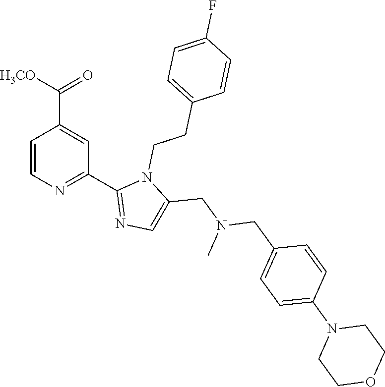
C1=CN=C(C2=NC=C(CN(CC3=CC=C(N4CCOCC4)C=C3)C)N2CCC2=CC=C(F)C=C2)C=C1C([H3CO])=O
